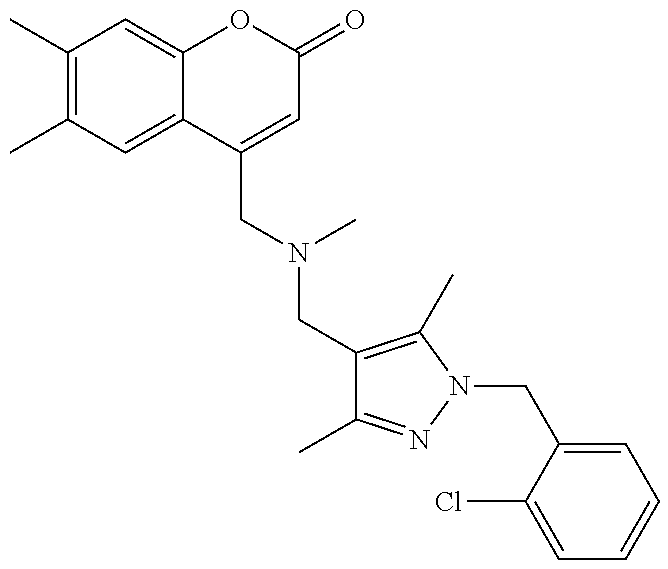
C1(C)=C(C)C=C2C(=C1)OC(=O)C=C2CN(CC1=C(C)N(CC2=CC=CC=C2Cl)N=C1C)C
